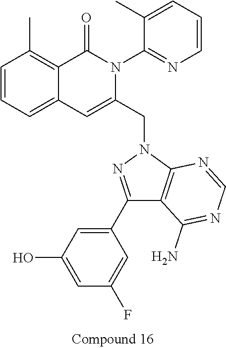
C1=CC=C2C(=C1C)C(=O)N(C1=NC=CC=C1C)C(CN1N=C(C3=CC(O)=CC(F)=C3)C3=C1N=CN=C3N)=C2
